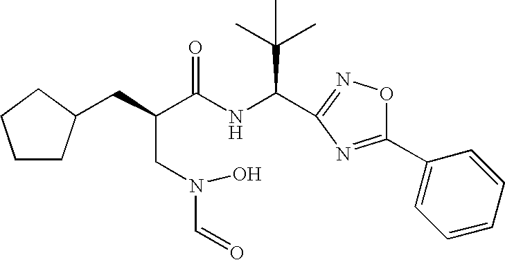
C1CC(CC(CN(C=O)O)C(NC(C(C)(C)C)C2=NOC(C3=CC=CC=C3)=N2)=O)CC1
